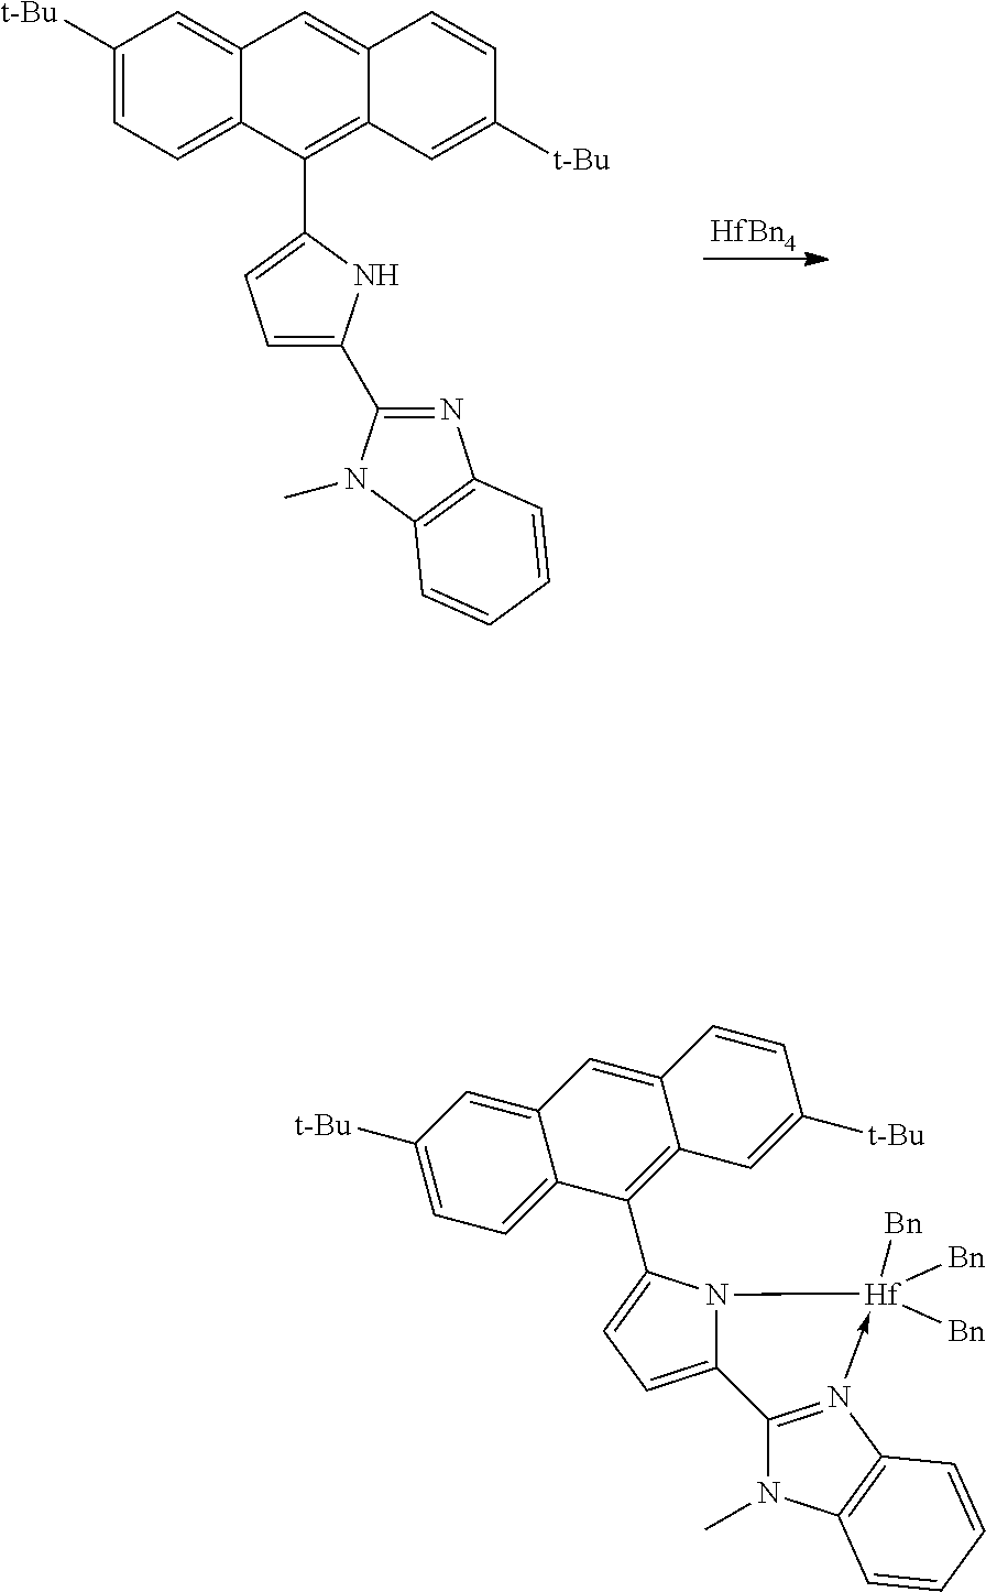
[HfBn4].C1([t-Bu])=CC=C2C(=C1)C=C1C(=C2C2=CC=C(C3=NC4=C(N3C)C=CC=C4)N2)C=C([t-Bu])C=C1.C1([t-Bu])=CC=C2C(=C1)C=C1C(=C2C2=CC=C3N2[Hf]([Bn])([Bn])([Bn])-N2=C3N(C)C3=C2C=CC=C3)C=C([t-Bu])C=C1
